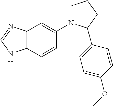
C1CCC(C2=CC=C(OC)C=C2)N1C1=CC2=C(C=C1)NC=N2
